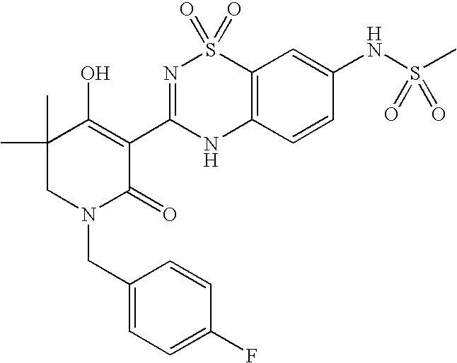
C12=C(C=CC(NS(C)(=O)=O)=C1)NC(C1=C(O)C(C)(C)CN(CC3=CC=C(F)C=C3)C1=O)=NS2(=O)=O
